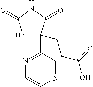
N1C(CCC(O)=O)(C2=NC=CN=C2)C(=O)NC1=O
